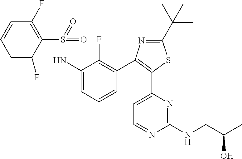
C1(S(NC2=CC=CC(C3=C(C4=CC=NC(NCC(C)O)=N4)SC(C(C)(C)C)=N3)=C2F)(=O)=O)=C(F)C=CC=C1F
